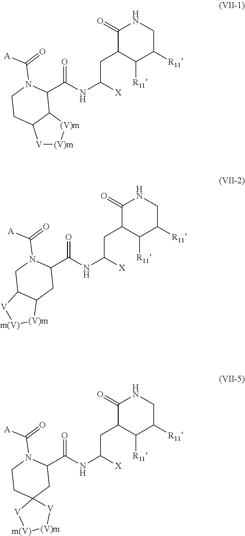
C(NC([X])CC1C([R11])C([R11])CNC1=O)(=O)C1C2[(V)m][(V)m][V]C2CCN1C([A])=O.C(NC([X])CC1C([R11])C([R11])CNC1=O)(=O)C1CC2C(CN1C([A])=O)[V][m(V)][(V)m]2.C(NC([X])CC1C([R11])C([R11])CNC1=O)(=O)C1CC2(CCN1C([A])=O)[V][m(V)][(V)m][V]2
